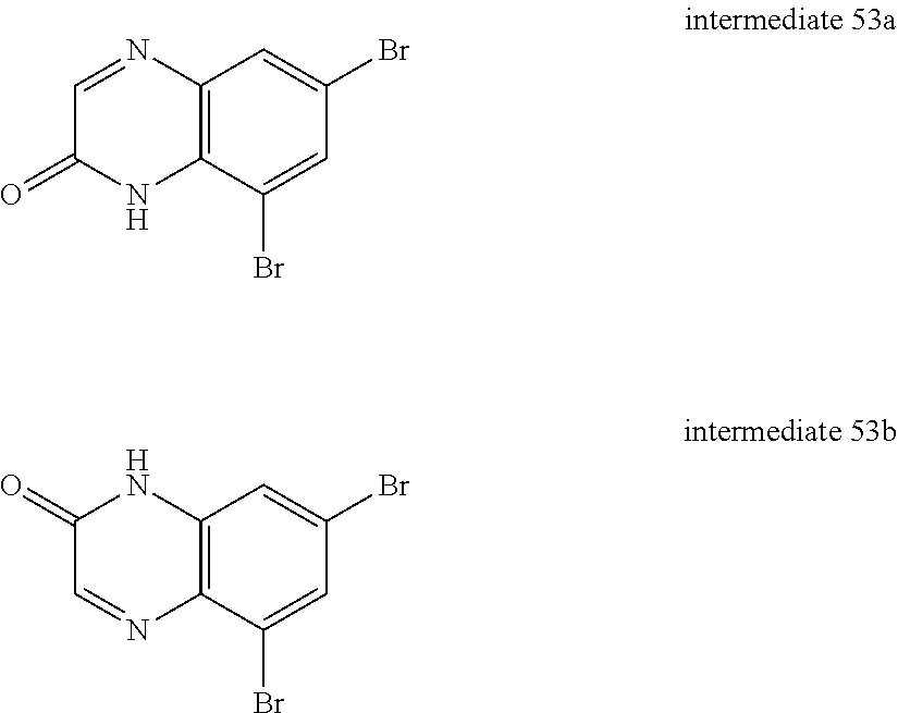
C1=NC2=C(NC1=O)C(Br)=CC(Br)=C2.C1(=O)C=NC2=C(N1)C=C(Br)C=C2Br
